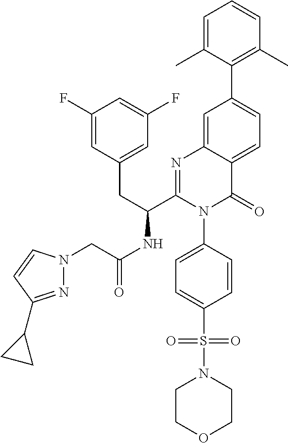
C1=C(C)C(C2=CC=C3C(=C2)N=C(C(CC2=CC(F)=CC(F)=C2)NC(CN2N=C(C4CC4)C=C2)=O)N(C2=CC=C(S(=O)(=O)N4CCOCC4)C=C2)C3=O)=C(C)C=C1
